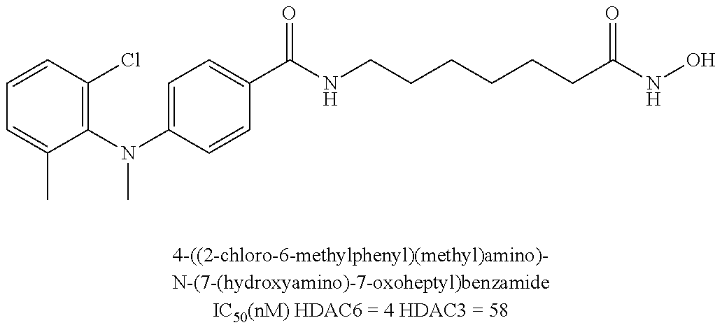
C1=CC(Cl)=C(N(C2=CC=C(C(NCCCCCCC(NO)=O)=O)C=C2)C)C(C)=C1
